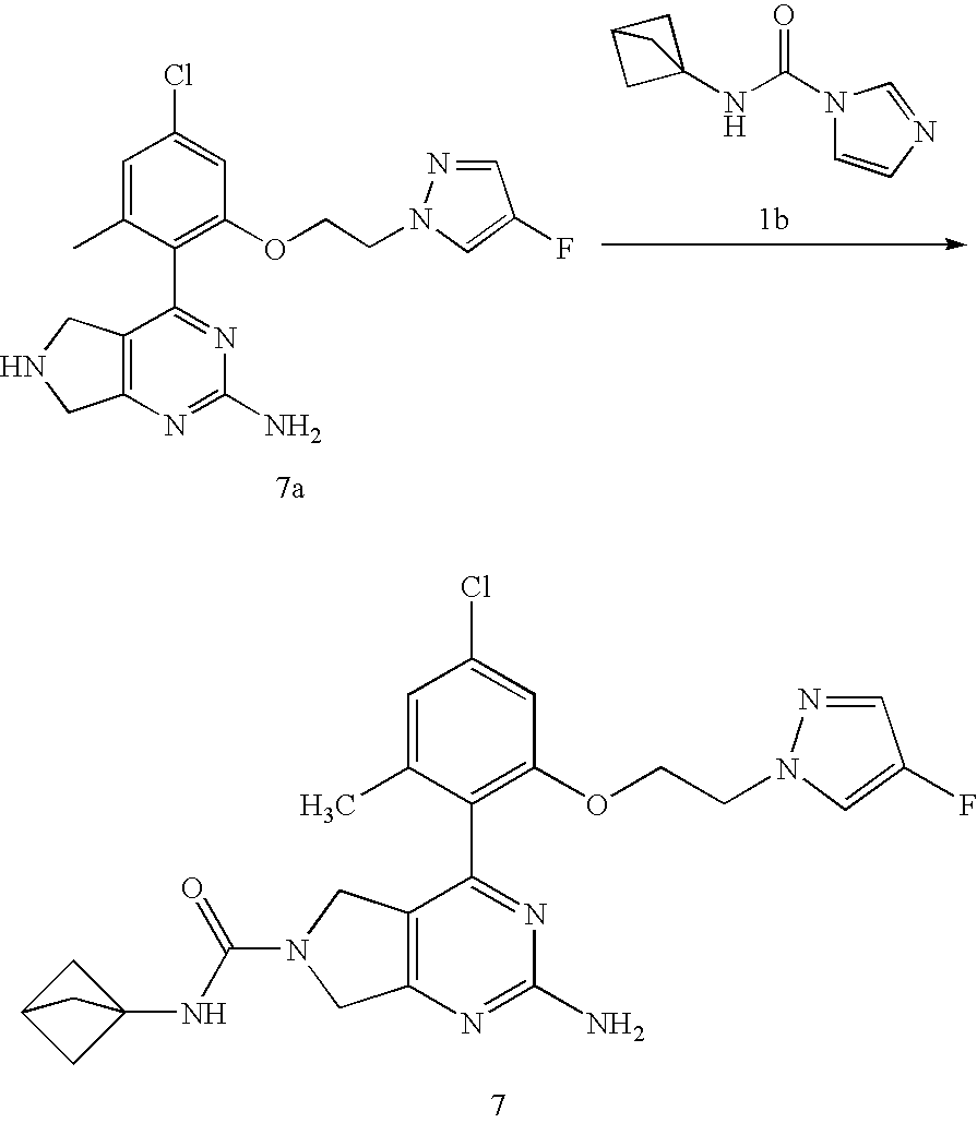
C12=C(CNC1)C(C1=C(OCCN3N=CC(F)=C3)C=C(Cl)C=C1C)=NC(N)=N2.N1(C(NC23CC(C2)C3)=O)C=CN=C1.C12=C(CN(C(NC34CC(C3)C4)=O)C1)C(C1=C(OCCN3N=CC(F)=C3)C=C(Cl)C=C1C)=NC(N)=N2
